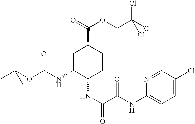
C1C(NC(OC(C)(C)C)=O)C(NC(=O)C(NC2=CC=C(Cl)C=N2)=O)CCC1C(=O)OCC(Cl)(Cl)Cl
